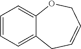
C1=CC=C2C(=C1)OCC=CC2
